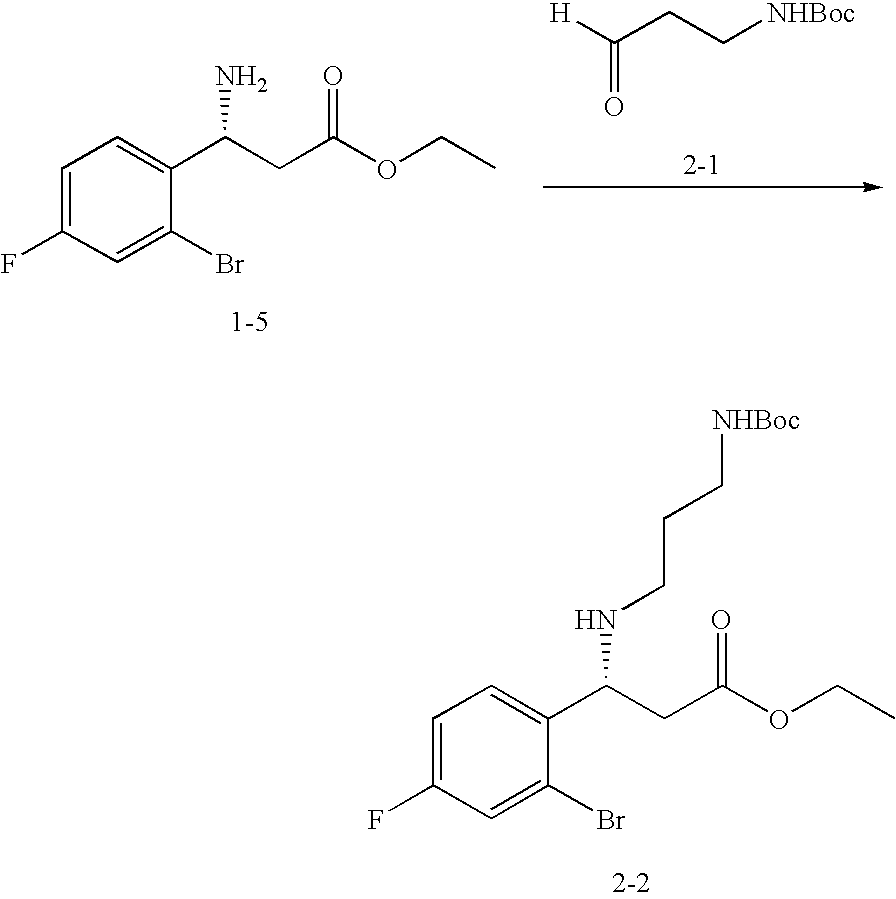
C1=C(F)C=C(Br)C(C(CC(OCC)=O)N)=C1.[H]C(CC[NHBoc])=O.C1=C(F)C=C(Br)C(C(CC(OCC)=O)NCCC[NHBoc])=C1
